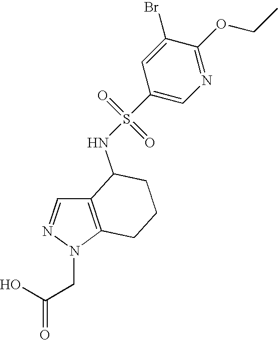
C12=C(N(CC(=O)O)N=C1)CCCC2NS(=O)(=O)C1=CN=C(OCC)C(Br)=C1
